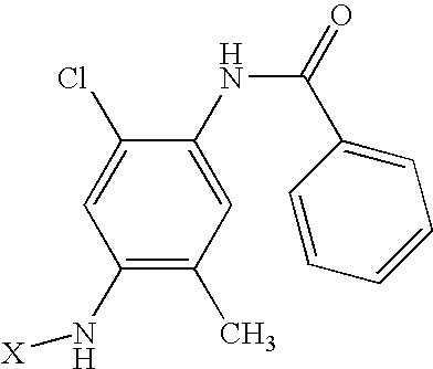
C1(Cl)=CC(N[X])=C(C)C=C1NC(C1=CC=CC=C1)=O
